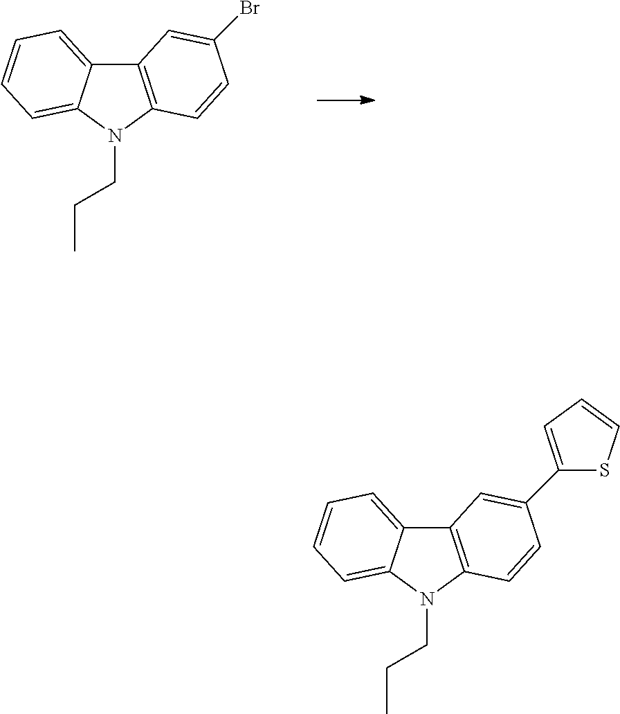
C12=C(C=CC(Br)=C1)N(CCC)C1=CC=CC=C21.C12=C(N(CCC)C3=CC=CC=C13)C=CC(C1=CC=CS1)=C2
